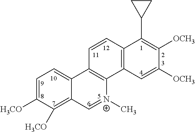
C1=C([H3CO])C([H3CO])=C2C(=C1)C1=C([N+](C)=C2)C2=C(C=C1)C(C1CC1)=C([OCH3])C([OCH3])=C2
